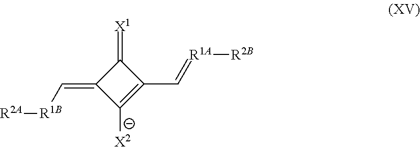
[X1]=C1C(=C[R1B][R2A])C([X2])=C1C=[R1A][R2B]
